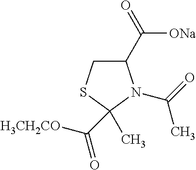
[ONa]C(C1CSC(C)(C([H3CH2CO])=O)N1C(=O)C)=O
